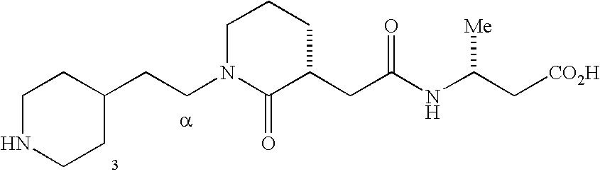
C1NCCC(CCN2C(=O)C(CC(NC(C[CO2H])[Me])=O)CCC2)C1
